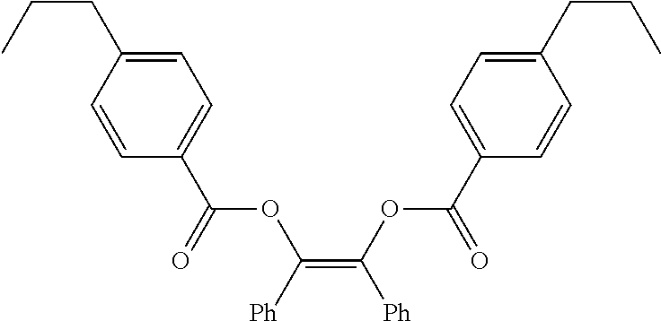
C1=C(CCC)C=CC(C(OC(=C(OC(C2=CC=C(CCC)C=C2)=O)[Ph])[Ph])=O)=C1
